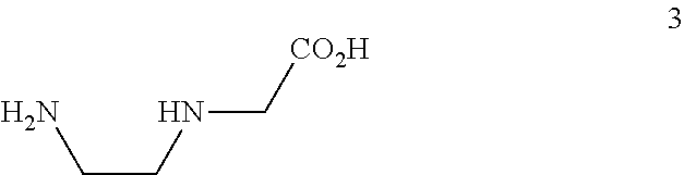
C(CNC[CO2H])N
